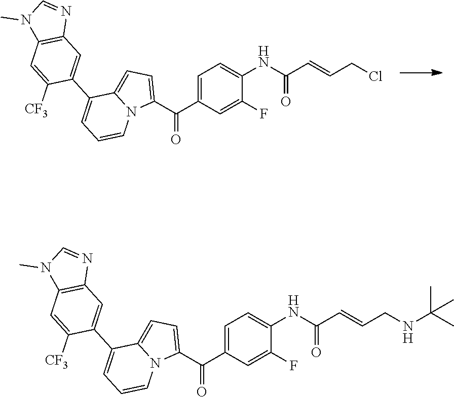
C12=C(N=CN1C)C=C(C1=CC=CN3C1=CC=C3C(C1=CC=C(NC(C=CCCl)=O)C(F)=C1)=O)C([CF3])=C2.C12=C(N=CN1C)C=C(C1=CC=CN3C1=CC=C3C(C1=CC=C(NC(C=CCNC(C)(C)C)=O)C(F)=C1)=O)C([CF3])=C2
